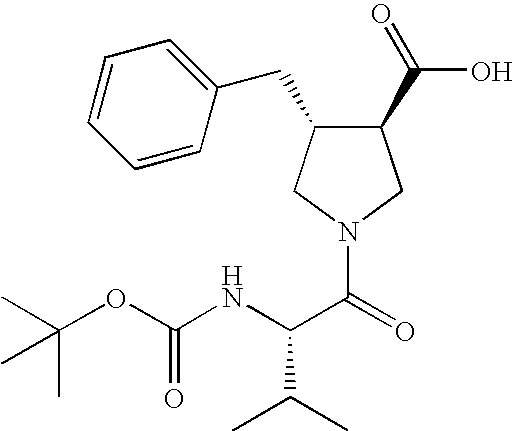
C1(C(O)=O)C(CC2=CC=CC=C2)CN(C(=O)C(NC(OC(C)(C)C)=O)C(C)C)C1
